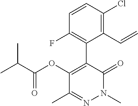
N1(C)N=C(C)C(OC(=O)C(C)C)=C(C2=C(F)C=CC(Cl)=C2C=C)C1=O
